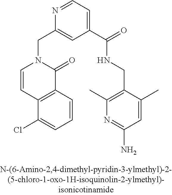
C1=CC2=C(C(=O)N1CC1=CC(C(NCC3=C(C)N=C(N)C=C3C)=O)=CC=N1)C=CC=C2Cl
